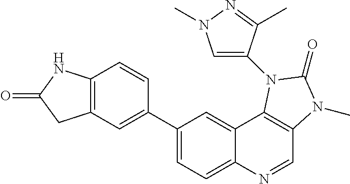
C1(C2=CC3=C(C=C2)NC(=O)C3)=CC=C2C(=C1)C1=C(C=N2)N(C)C(=O)N1C1=CN(C)N=C1C
